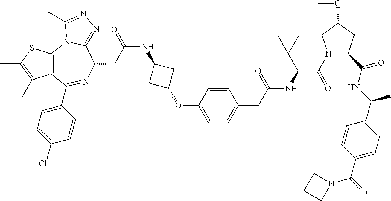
S1C(C)=C(C)C2=C1N1C(=NN=C1C)C(CC(NC1CC(OC3=CC=C(CC(NC(C(N4C(C(NC(C5=CC=C(C(=O)N6CCC6)C=C5)C)=O)CC(OC)C4)=O)C(C)(C)C)=O)C=C3)C1)=O)N=C2C1=CC=C(Cl)C=C1
